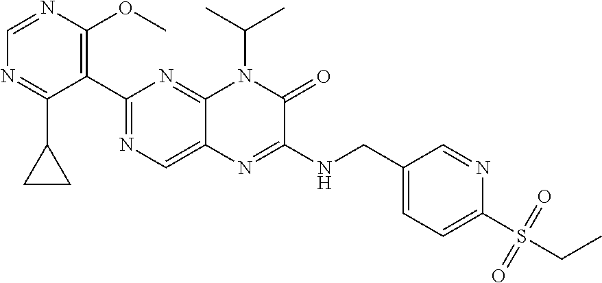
C1(C2=NC=C3C(=N2)N(C(C)C)C(=O)C(NCC2=CC=C(S(=O)(=O)CC)N=C2)=N3)=C(OC)N=CN=C1C1CC1
